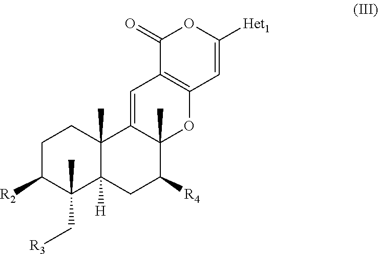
C1C([R2])C(C[R3])(C)C2([H])C(C)(C1)C1=CC3=C(OC1(C)C([R4])C2)C=C([Het1])OC3=O
